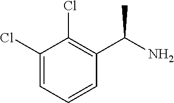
C1=C(Cl)C(Cl)=C(C(N)C)C=C1
